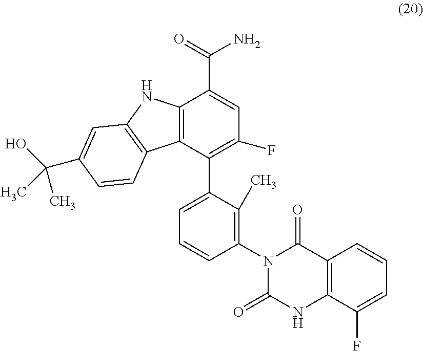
C12=C(C(C3=CC=CC(N4C(=O)NC5=C(C4=O)C=CC=C5F)=C3C)=C(F)C=C1C(=O)N)C1=C(N2)C=C(C(O)(C)C)C=C1
